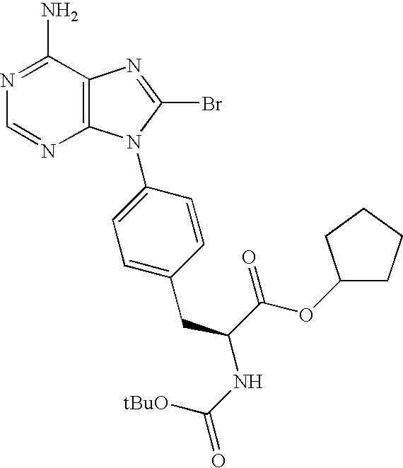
C12=C(C(N)=NC=N1)N=C(Br)N2C1=CC=C(CC(C(OC2CCCC2)=O)NC(=O)[tBuO])C=C1
